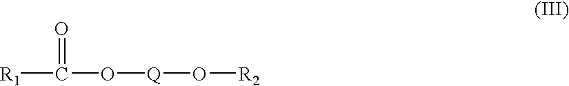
[R1]C(=O)O[Q]O[R2]
